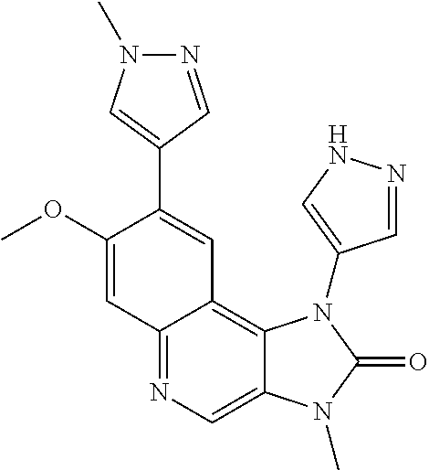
C12=NC=C3C(=C1C=C(C1=CN(C)N=C1)C(OC)=C2)N(C1=CNN=C1)C(=O)N3C
